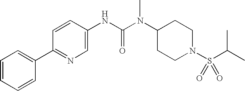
C1(C2=NC=C(NC(N(C3CCN(S(=O)(=O)C(C)C)CC3)C)=O)C=C2)=CC=CC=C1
